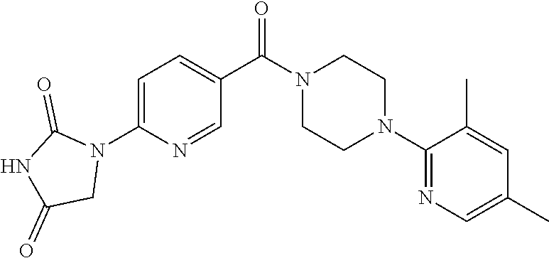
C1=C(N2C(=O)NC(=O)C2)N=CC(C(N2CCN(C3=NC=C(C)C=C3C)CC2)=O)=C1
